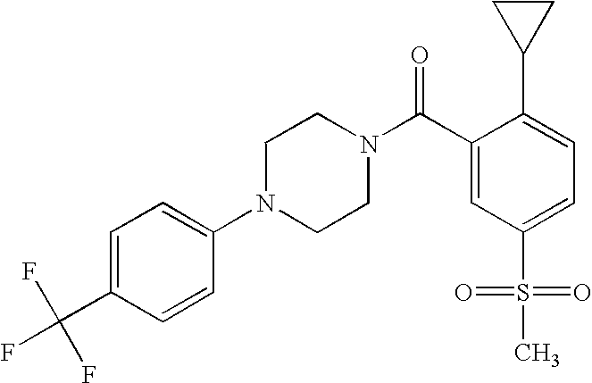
FC(C1=CC=C(N2CCN(C(C3=CC(S(=O)(=O)C)=CC=C3C3CC3)=O)CC2)C=C1)(F)F
